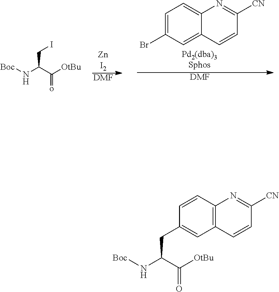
[DMF].[DMF].C1=C(Br)C=C2C(=C1)N=C([CN])C=C2.[Boc]NC(C([OtBu])=o)CI.[Boc]NC(C([OtBu])=O)CC1=CC2=C(C=C1)N=C([CN])C=C2
